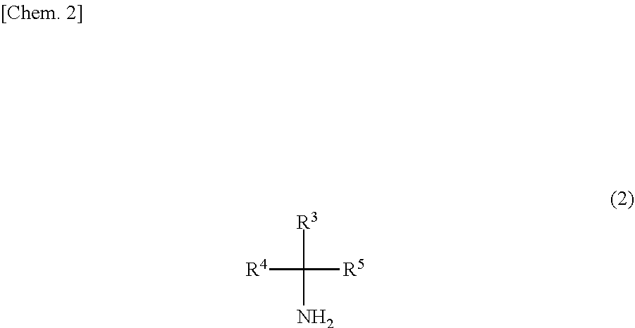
[R4]C([R3])([R5])N
